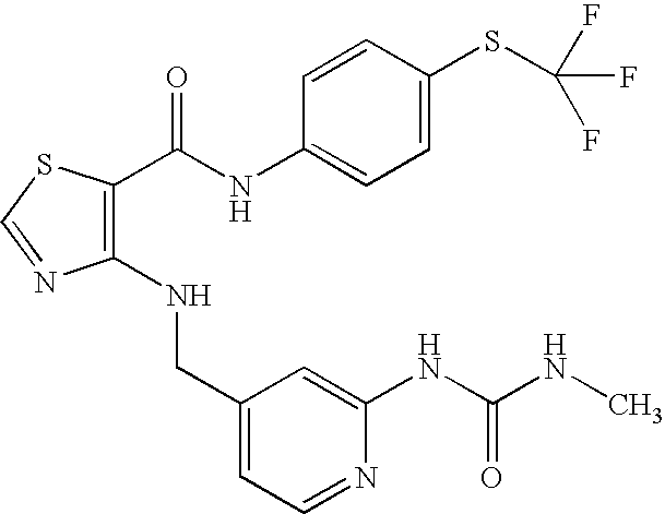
C1(NCC2=CC=NC(NC(NC)=O)=C2)=C(C(NC2=CC=C(SC(F)(F)F)C=C2)=O)SC=N1
